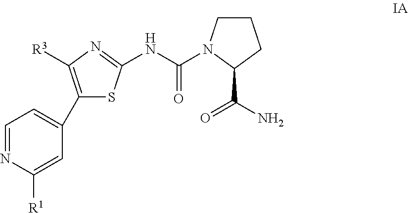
C1(C2=CC=NC([R1])=C2)=C([R3])N=C(NC(=O)N2CCCC2C(=O)N)S1
